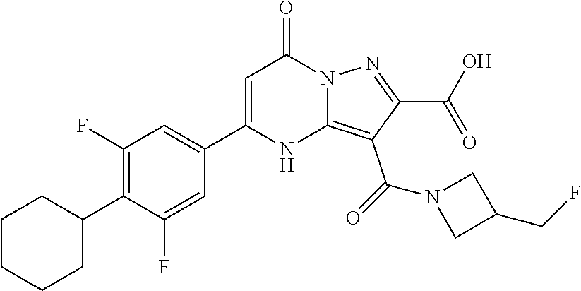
C1(CF)CN(C(=O)C2=C3NC(C4=CC(F)=C(C5CCCCC5)C(F)=C4)=CC(=O)N3N=C2C(O)=O)C1
